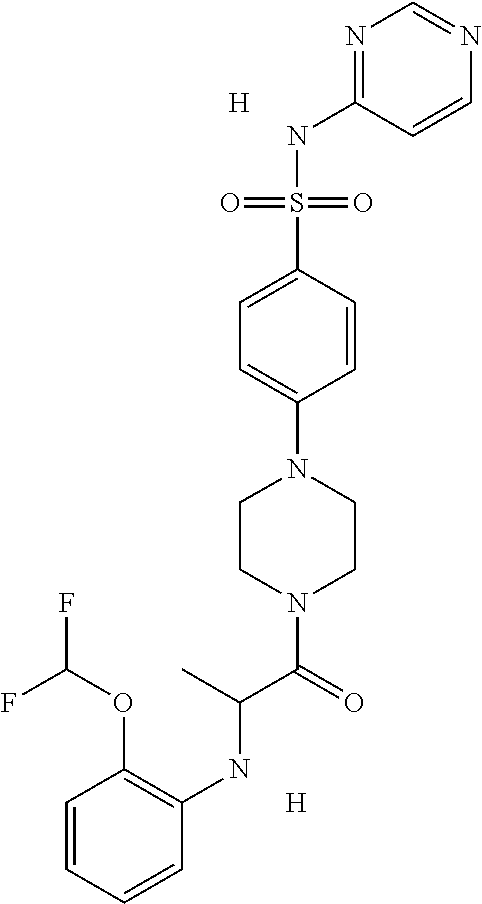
N1=C(NS(C2=CC=C(N3CCN(C(=O)C(C)NC4=C(OC(F)F)C=CC=C4)CC3)C=C2)(=O)=O)C=CN=C1.[H].[H]
